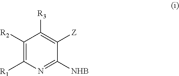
C1([R2])=C([R1])N=C([NHB])C([Z])=C1[R3]
